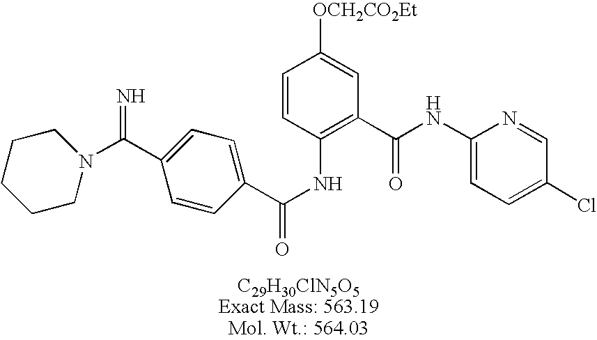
C1(C(=N)N2CCCCC2)=CC=C(C(NC2=C(C(NC3=CC=C(Cl)C=N3)=O)C=C([OCH2CO2Et])C=C2)=O)C=C1
